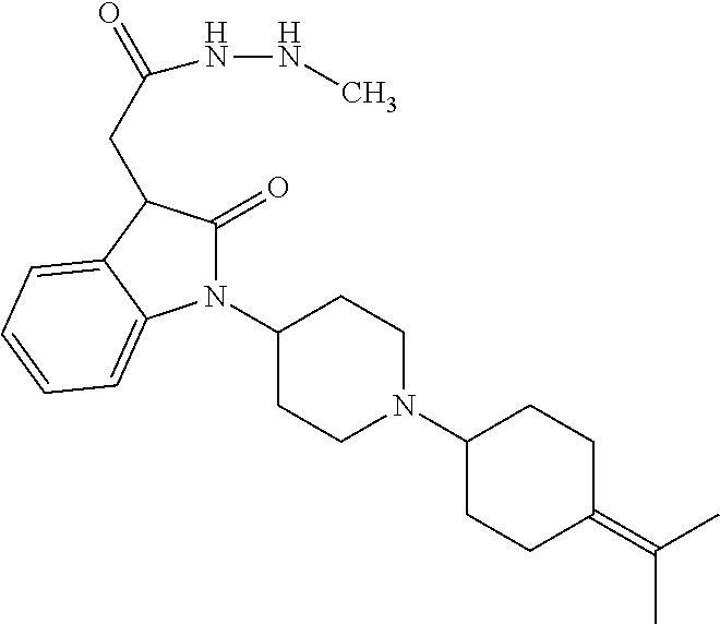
C1(N2C(=O)C(CC(NNC)=O)C3=CC=CC=C23)CCN(C2CCC(=C(C)C)CC2)CC1
